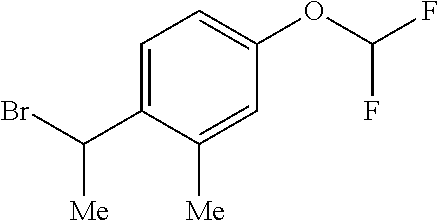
C1=C(C(Br)[Me])C([Me])=CC(OC(F)F)=C1
